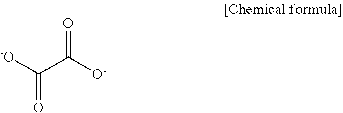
C(C([O-])=O)([-O])=O
